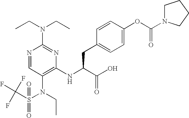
N1=CC(N(CC)S(C(F)(F)F)(=O)=O)=C(NC(C(O)=O)CC2=CC=C(OC(N3CCCC3)=O)C=C2)N=C1N(CC)CC
